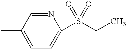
C1=C(C)C=NC(S(CC)(=O)=O)=C1
